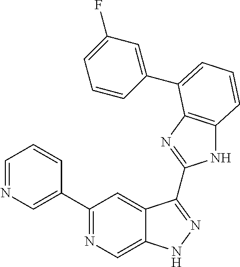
C1=NC=C(C2=NC=C3C(=C2)C(C2=NC4=C(N2)C=CC=C4C2=CC(F)=CC=C2)=NN3)C=C1
